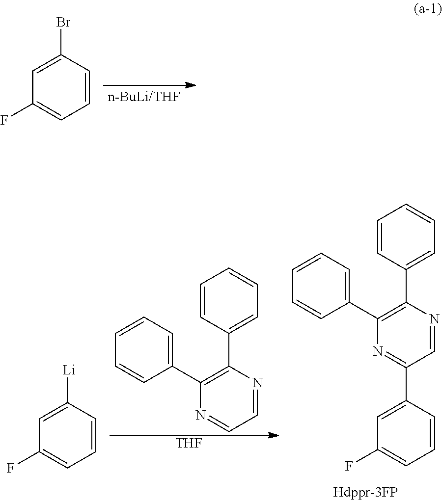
C1=CC(Br)=CC(F)=C1.C1(C2=C(C3=CC=CC=C3)N=CC=N2)=CC=CC=C1.[THF].C1(C2=C(C3=CC=CC=C3)N=CC(C3=CC(F)=CC=C3)=N2)=CC=CC=C1.C1=CC([Li])=CC(F)=C1
